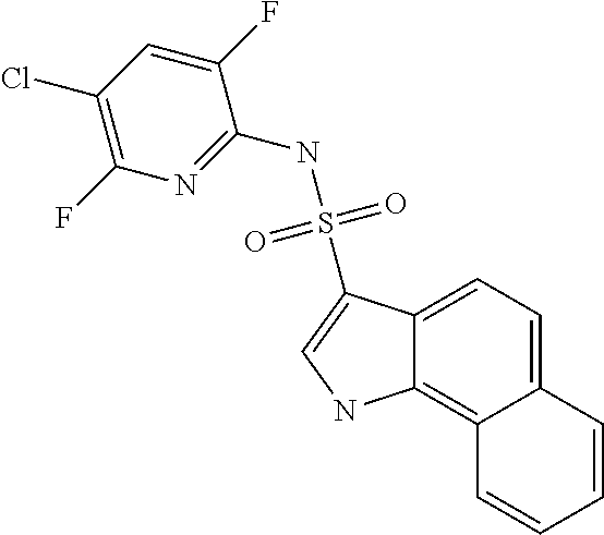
C12=CC=C3C(=C1NC=C2S(NC1=NC(F)=C(Cl)C=C1F)(=O)=O)C=CC=C3
